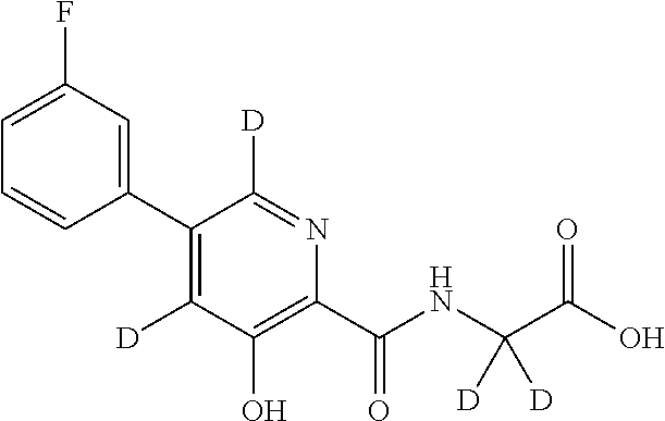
C1(C2=C([D])C(O)=C(C(NC(C(O)=O)([D])[D])=O)N=C2[D])=CC(F)=CC=C1
